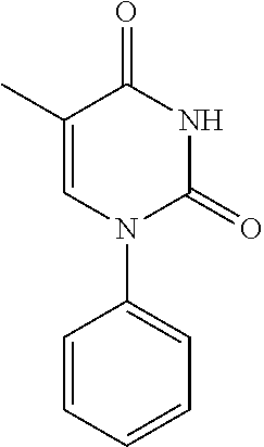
C1(C)=CN(C2=CC=CC=C2)C(=O)NC1=O
